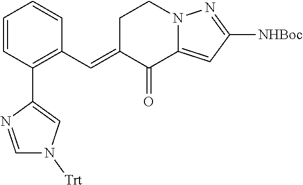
C1=CC(C2=CN([Trt])C=N2)=C(C=C2C(=O)C3=CC([NHBoc])=NN3CC2)C=C1
